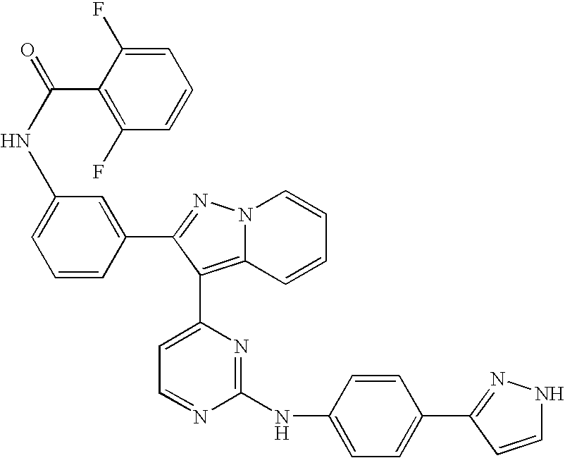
N(C1=CC=CC(C2=NN3C(=C2C2=CC=NC(NC4=CC=C(C5=NNC=C5)C=C4)=N2)C=CC=C3)=C1)C(=O)C1=C(F)C=CC=C1F
